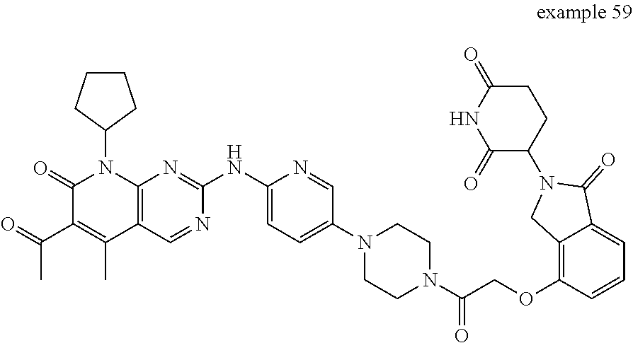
C1(=O)C(C(=O)C)=C(C)C2=C(N1C1CCCC1)N=C(NC1=CC=C(N3CCN(C(COC4=C5C(=CC=C4)C(=O)N(C4CCC(=O)NC4=O)C5)=O)CC3)C=N1)N=C2
